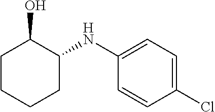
C1CCCC(NC2=CC=C(Cl)C=C2)C1O
